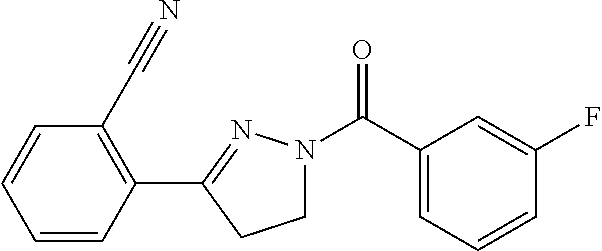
C1(C2=NN(C(C3=CC=CC(F)=C3)=O)CC2)=C(C#N)C=CC=C1
